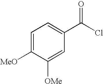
C1=C([MeO])C([OMe])=CC(C(Cl)=O)=C1
